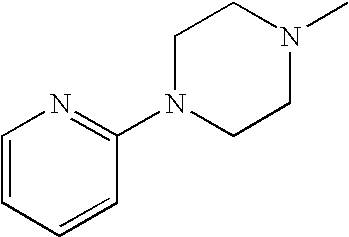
C1=CC=CC(N2CCN(C)CC2)=N1
